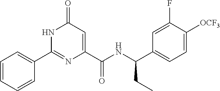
C1(=O)C=C(C(NC(C2=CC=C([OCF3])C(F)=C2)CC)=O)N=C(C2=CC=CC=C2)N1
